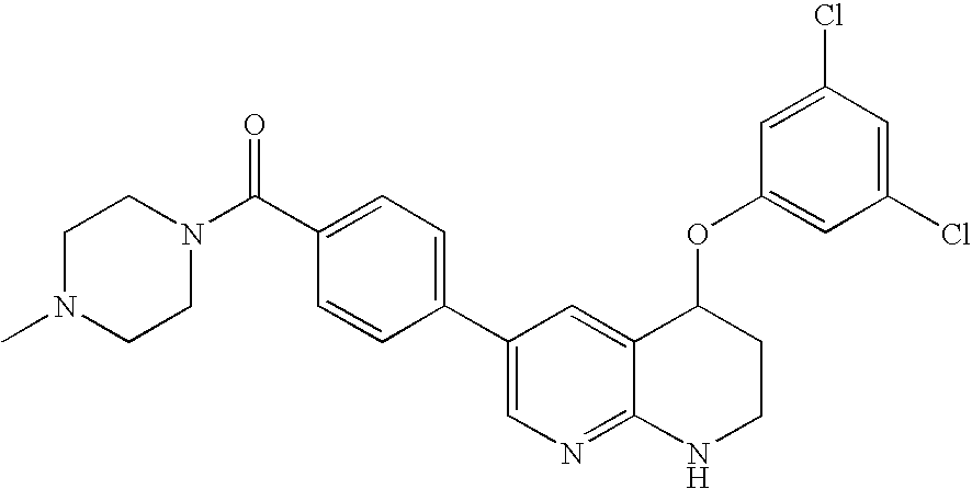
C1N(C)CCN(C(=O)C2=CC=C(C3=CN=C4C(=C3)C(OC3=CC(Cl)=CC(Cl)=C3)CCN4)C=C2)C1
